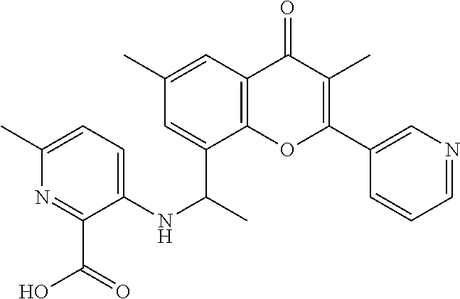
C12=C(C=C(C)C=C1C(C)NC1=CC=C(C)N=C1C(O)=O)C(=O)C(C)=C(C1=CN=CC=C1)O2
